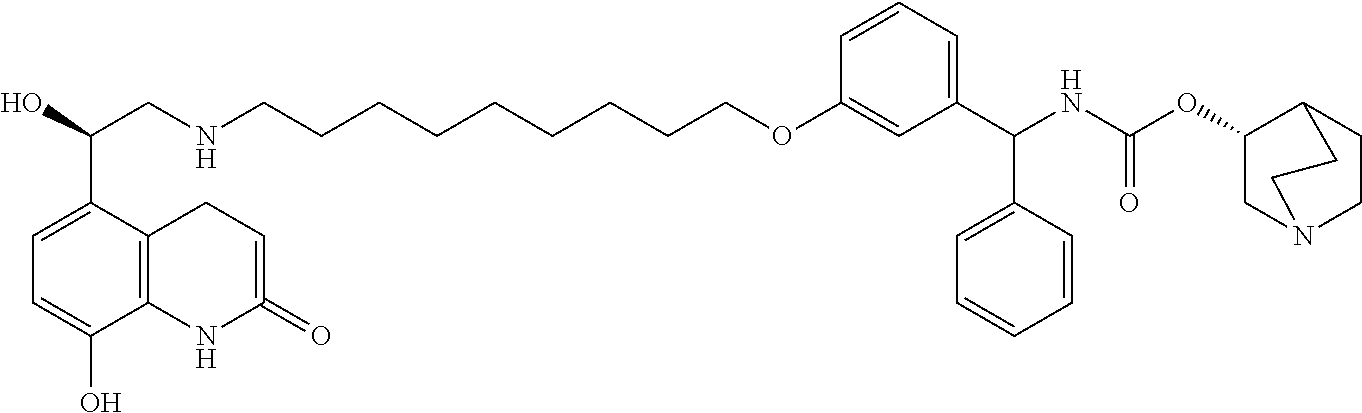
C1=C(C(O)CNCCCCCCCCCOC2=CC(C(NC(OC3CN4CCC3CC4)=O)C3=CC=CC=C3)=CC=C2)C2=C(C(O)=C1)NC(=O)=CC2
